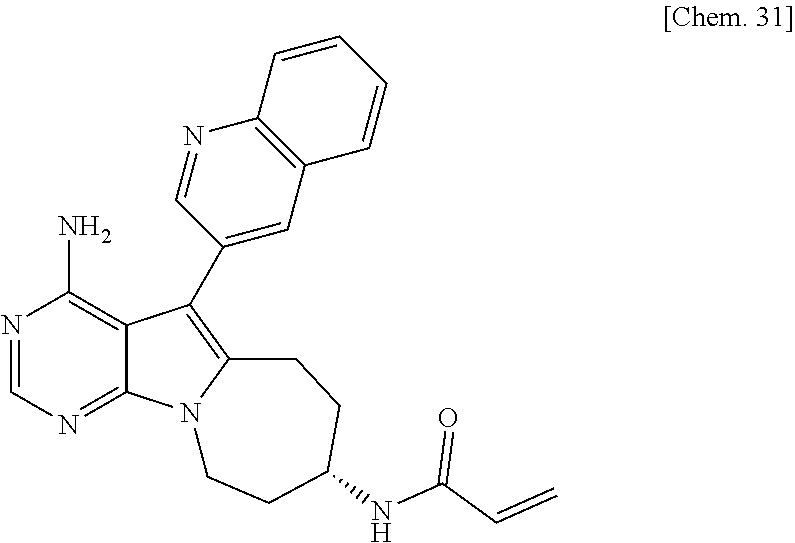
N1=CN=C2C(=C1N)C(C1=CC3=C(N=C1)C=CC=C3)=C1N2CCC(NC(=O)C=C)CC1
